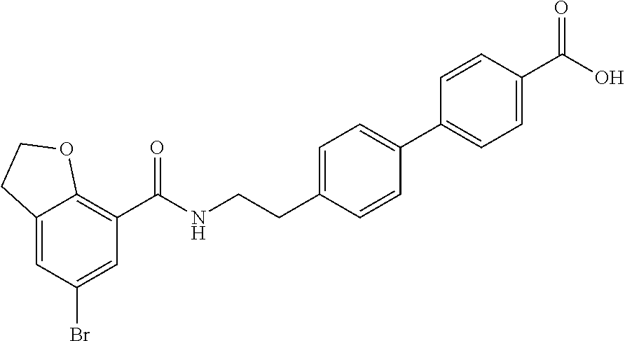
C12=CC(Br)=CC(C(NCCC3=CC=C(C4=CC=C(C(O)=O)C=C4)C=C3)=O)=C1OCC2
